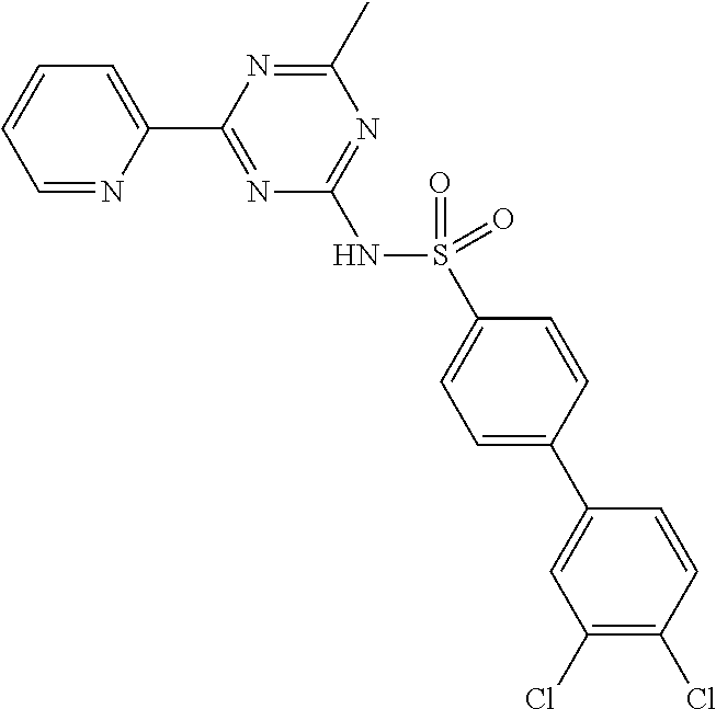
C1=NC(C2=NC(NS(C3=CC=C(C4=CC(Cl)=C(Cl)C=C4)C=C3)(=O)=O)=NC(C)=N2)=CC=C1
